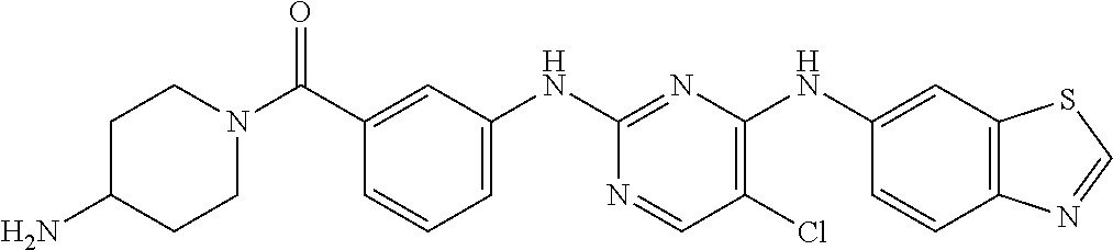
C1(C(N2CCC(N)CC2)=O)=CC(NC2=NC(NC3=CC4=C(C=C3)N=CS4)=C(Cl)C=N2)=CC=C1
